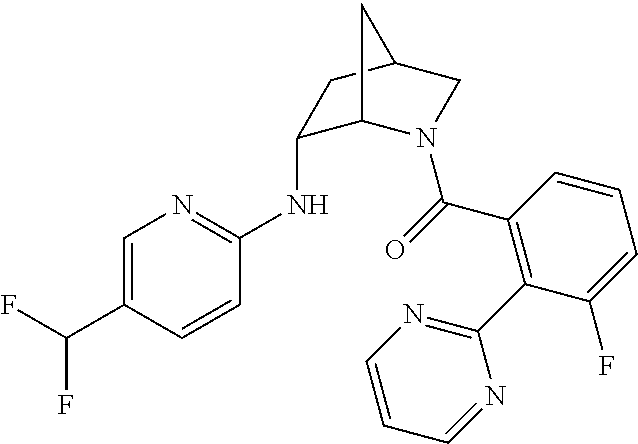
C1(NC2=NC=C(C(F)F)C=C2)C2N(C(=O)C3=C(C4=NC=CC=N4)C(F)=CC=C3)CC(C1)C2
